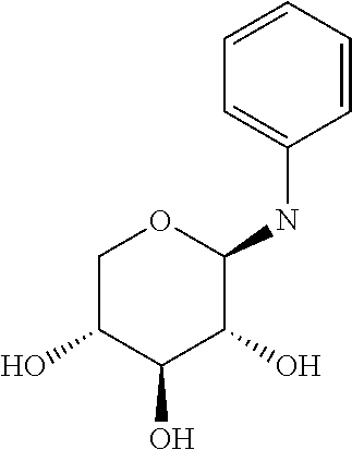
C1=CC=CC(NC2OCC(O)C(O)C2O)=C1
